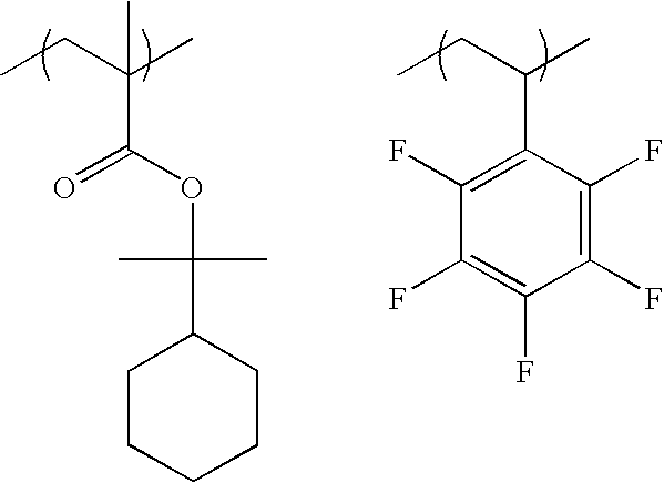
CCC(C)(C)C(OC(C1CCCCC1)(C)C)=O.CCC(C)C1=C(F)C(F)=C(F)C(F)=C1F
